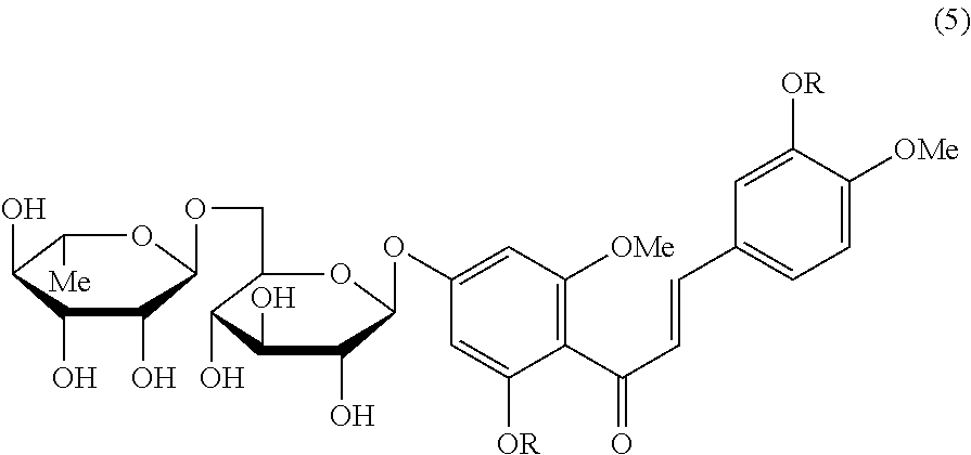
C1([Me])C(O)C(O)C(O)C(OCC2C(O)C(O)C(O)C(OC3=CC([OMe])=C(C(C=CC4=CC=C([OMe])C([OR])=C4)=O)C([OR])=C3)O2)O1
